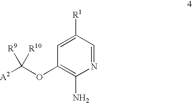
C1([R1])=CC(OC([A2])([R9])[R10])=C(N)N=C1
